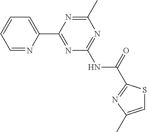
C1=NC(C2=NC(NC(=O)C3=NC(C)=CS3)=NC(C)=N2)=CC=C1
